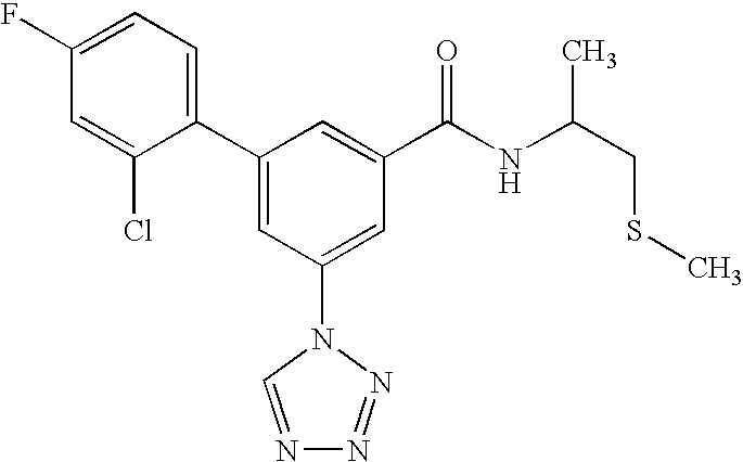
C1(C2=CC(N3C=NN=N3)=CC(C(NC(CSC)C)=O)=C2)=CC=C(F)C=C1Cl
